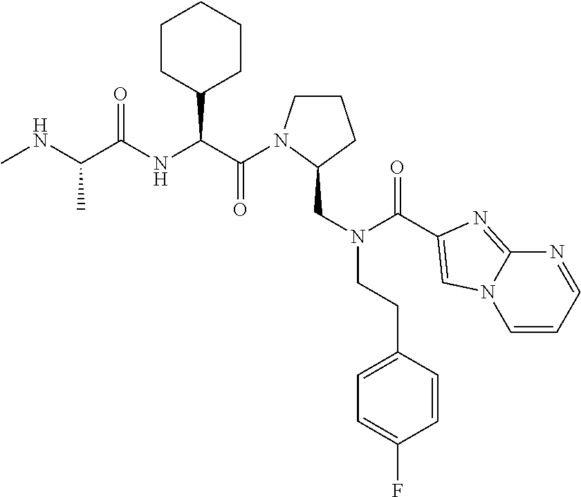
C1CN(C(=O)C(C2CCCCC2)NC(=O)C(C)NC)C(CN(C(=O)C2=CN3C(=N2)N=CC=C3)CCC2=CC=C(F)C=C2)C1
